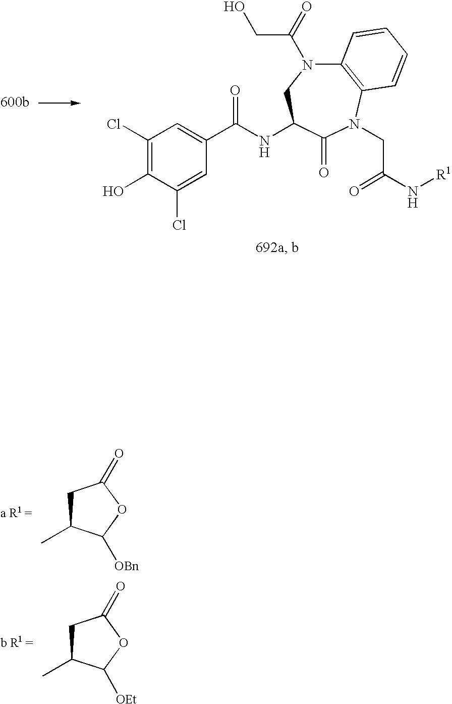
C12=C(N(CC(N[R1])=O)C(=O)C(NC(C3=CC(Cl)=C(O)C(Cl)=C3)=O)CN1C(=O)CO)C=CC=C2.C1C(C)C([OBn])OC1=O.C1C(C)C([OEt])OC1=O
